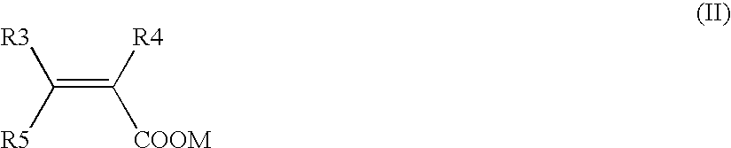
C([R4])([COOM])=C([R3])[R5]
